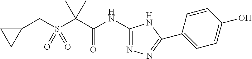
C(S(C(C(NC1=NN=C(C2=CC=C(O)C=C2)N1)=O)(C)C)(=O)=O)C1CC1
